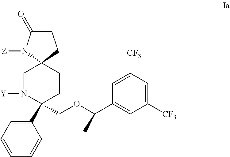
C1=CC=CC(C2(COC(C3=CC([CF3])=CC([CF3])=C3)C)CCC3(CN2[Y])CCC(=O)N3[Z])=C1
